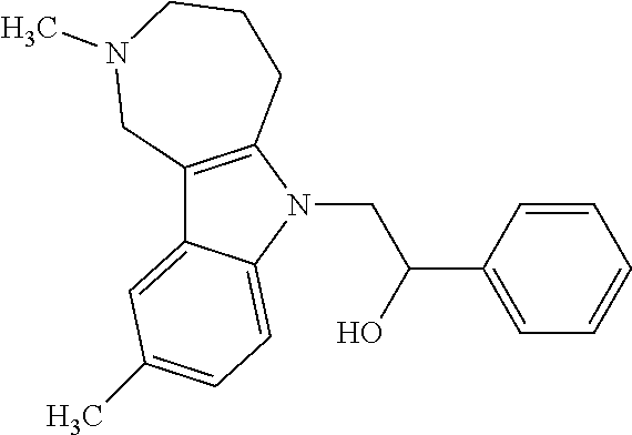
C12=C(N(CC(C3=CC=CC=C3)O)C3=CC=C(C)C=C13)CCCN(C)C2
